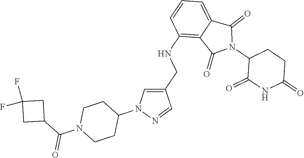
C1(NCC2=CN(C3CCN(C(C4CC(F)(F)C4)=O)CC3)N=C2)=C2C(=CC=C1)C(=O)N(C1C(=O)NC(=O)CC1)C2=O
